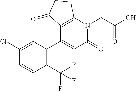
C1=C(Cl)C=CC(C(F)(F)F)=C1C1=CC(=O)N(CC(O)=O)C2=C1C(=O)CC2
